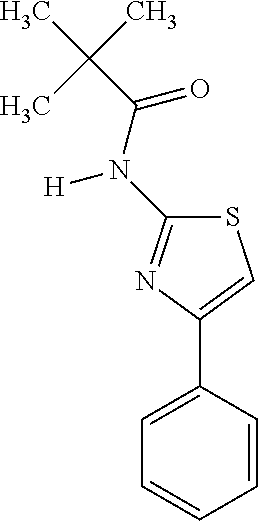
S1C(N(C(C(C)(C)C)=O)[H])=NC(C2=CC=CC=C2)=C1
